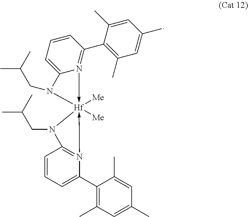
C1=C(C)C(C2=N3->[Hf]4([Me])([Me])(-N5=C(N4CC(C)C)C=CC=C5C4=C(C)C=C(C)C=C4C)N(CC(C)C)C3=CC=C2)=C(C)C=C1C
